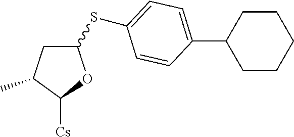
S(C1CC(C)C([Cs])O1)C1=CC=C(C2CCCCC2)C=C1
